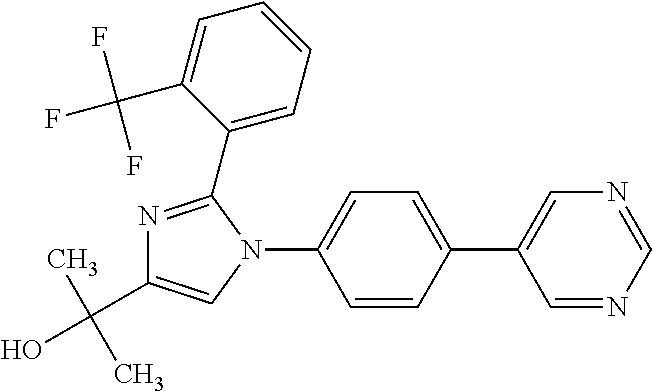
C1=C(C2=CC=C(N3C(C4=CC=CC=C4C(F)(F)F)=NC(C(C)(C)O)=C3)C=C2)C=NC=N1
